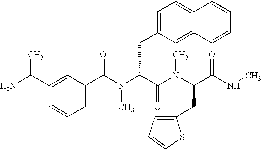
C1(C(N(C(C(N(C)C(CC2=CC=CS2)C(NC)=O)=O)CC2=CC=C3C(=C2)C=CC=C3)C)=O)=CC=CC(C(N)C)=C1
